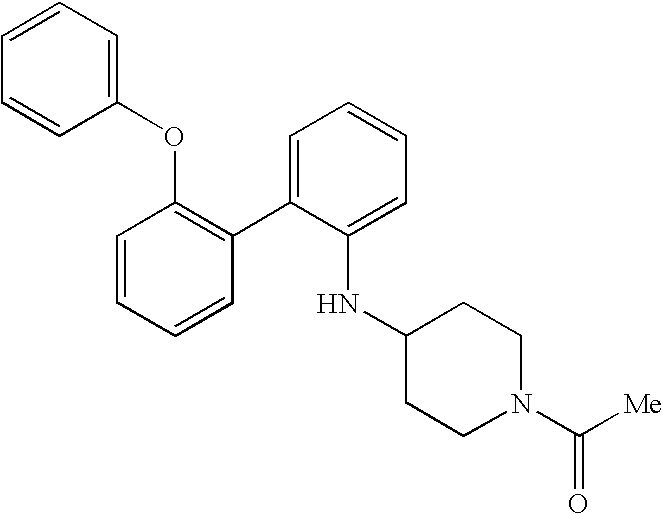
C1=CC=CC(C2=CC=CC=C2NC2CCN(C(=O)[Me])CC2)=C1OC1=CC=CC=C1
